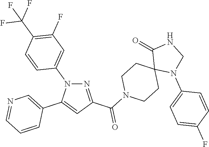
N1=C(C(N2CCC3(CC2)N(C2=CC=C(F)C=C2)CNC3=O)=O)C=C(C2=CN=CC=C2)N1C1=CC(F)=C(C(F)(F)F)C=C1
